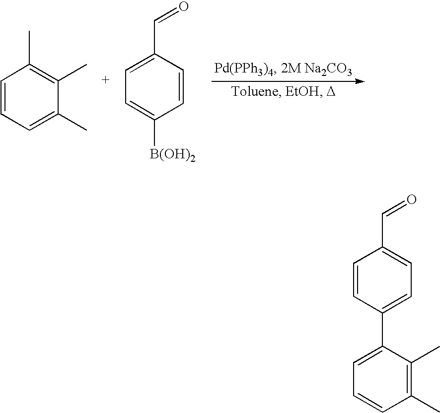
C1=CC=C(C)C(C)=C1C.C1=C(C=O)C=CC([B(OH)2])=C1.C1=CC(C2=CC=CC(C)=C2C)=CC=C1C=O
